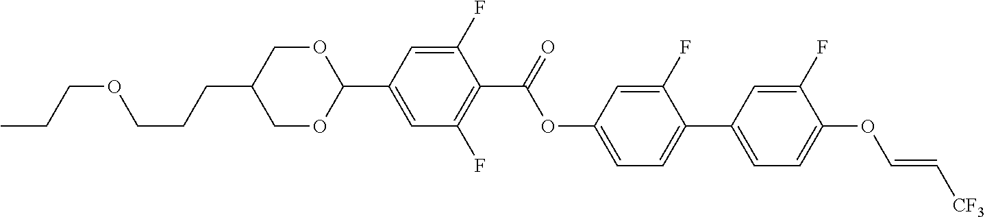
CCCOCCCC1COC(C2=CC(F)=C(C(=O)OC3=CC=C(C4=CC=C(OC=C[CF3])C(F)=C4)C(F)=C3)C(F)=C2)OC1
